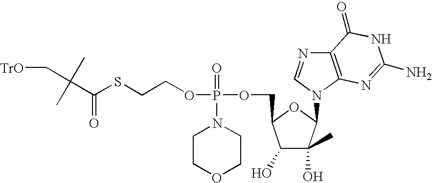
C(C(=O)SCCOP(OCC1C(O)C(O)(C)C(N2C=NC3=C2N=C(N)NC3=O)O1)(=O)N1CCOCC1)(C)(C)C[TrO]
